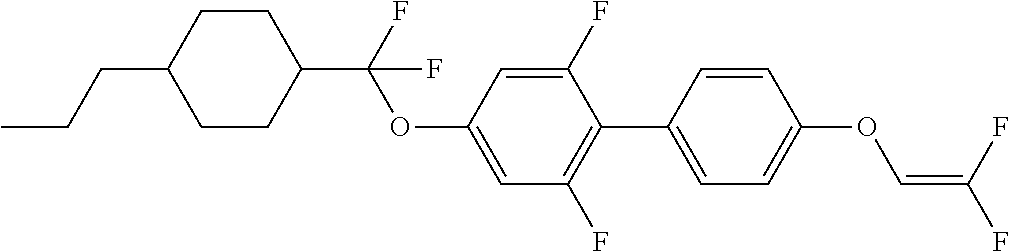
C1CC(C(F)(OC2=CC(F)=C(C3=CC=C(OC=C(F)F)C=C3)C(F)=C2)F)CCC1CCC
